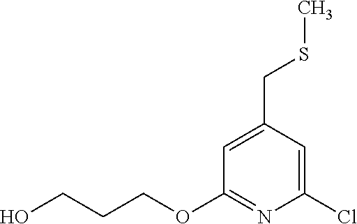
C1(CSC)=CC(OCCCO)=NC(Cl)=C1
